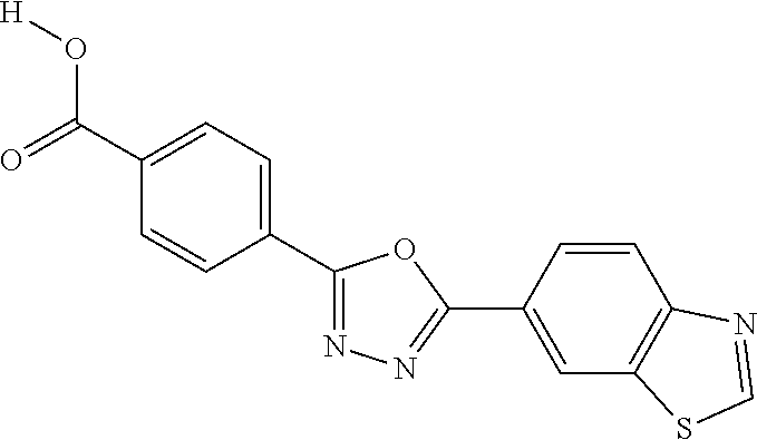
O=C(C1=CC=C(C2=NN=C(C3=CC4=C(C=C3)N=CS4)O2)C=C1)O[H]
